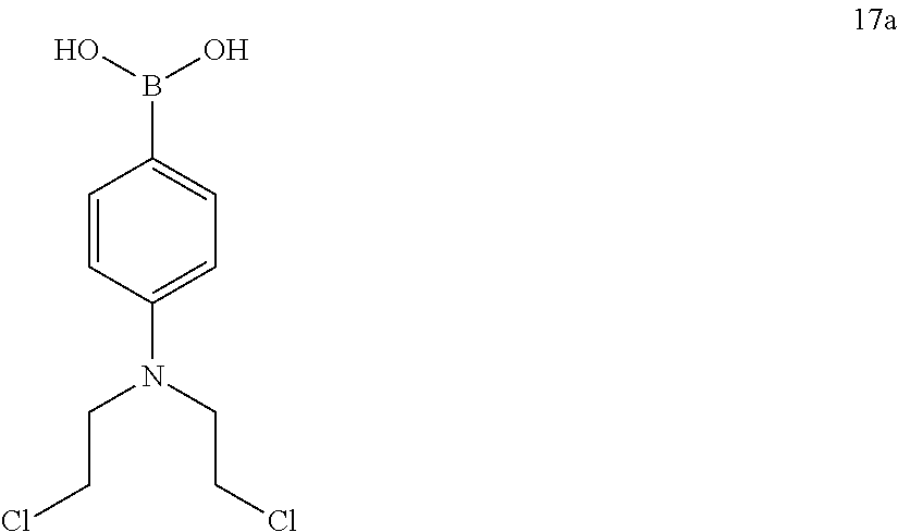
C1=CC(N(CCCl)CCCl)=CC=C1B(O)O
